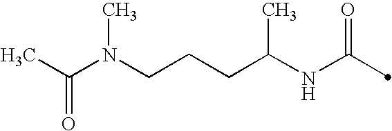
C(NC(=O)C)(CCCN(C(C)=O)C)C
